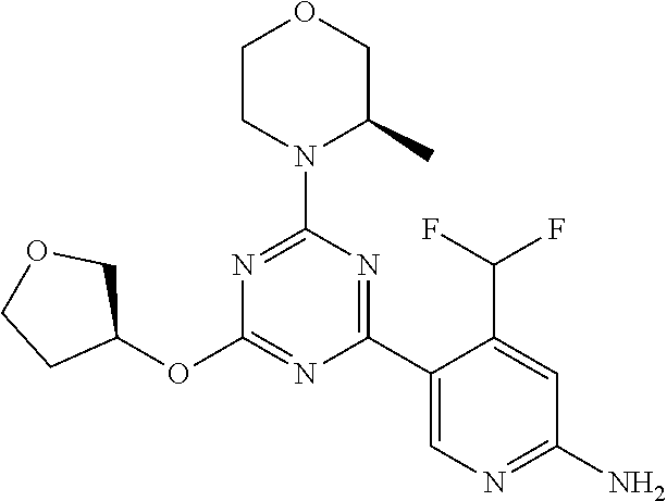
O1CCN(C2=NC(OC3COCC3)=NC(C3=CN=C(N)C=C3C(F)F)=N2)C(C)C1
